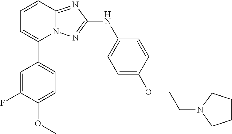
C1=CC2=NC(NC3=CC=C(OCCN4CCCC4)C=C3)=NN2C(C2=CC=C(OC)C(F)=C2)=C1
